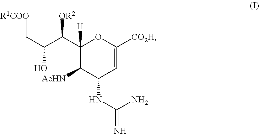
C(O)(C(C1([H])C([AcHN])C(NC(N)=N)C=C([CO2H])O1)[OR2])C[R1COO]
